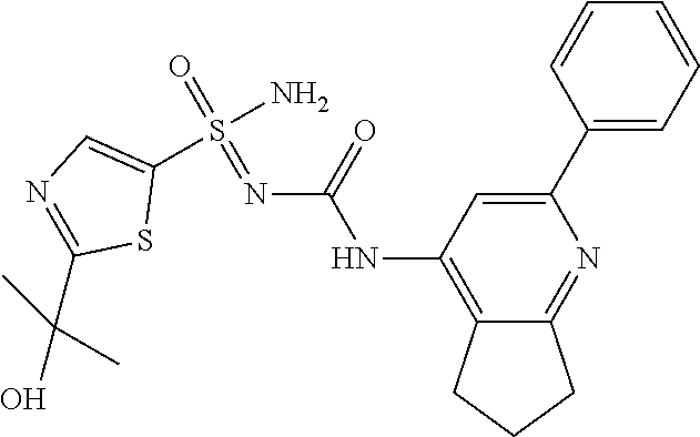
C1(C2=CC=CC=C2)=CC(NC(N=S(=O)(N)C2=CN=C(C(C)(C)O)S2)=O)=C2C(=N1)CCC2
